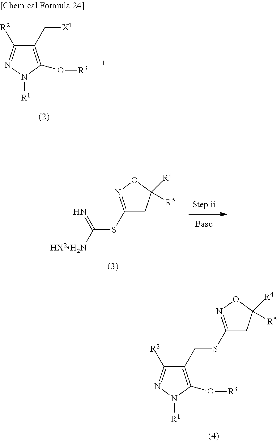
C1(CSC2=NOC([R4])([R5])C2)=C(O[R3])N([R1])N=C1[R2].C1(C[X1])=C(O[R3])N([R1])N=C1[R2].C1(SC([HX2H2N])=N)=NOC([R4])([R5])C1
